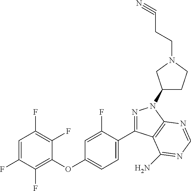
C1(OC2=CC=C(C3=NN(C4CCN(CCC#N)C4)C4=C3C(N)=NC=N4)C(F)=C2)=C(F)C(F)=CC(F)=C1F
